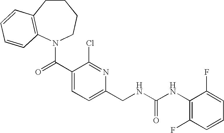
C1CC2=C(N(C(C3=CC=C(CNC(NC4=C(F)C=CC=C4F)=O)N=C3Cl)=O)CC1)C=CC=C2
